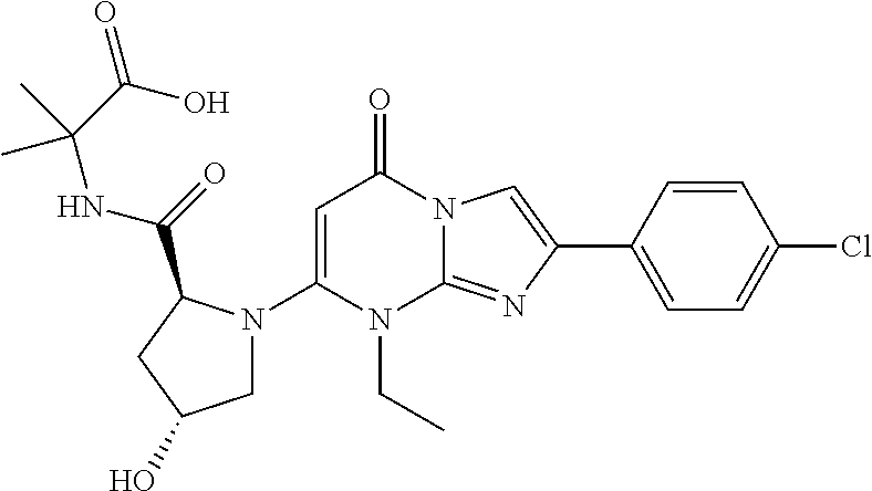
C1(N2CC(O)CC2C(=O)NC(C(O)=O)(C)C)=CC(=O)N2C(=NC(C3=CC=C(Cl)C=C3)=C2)N1CC
